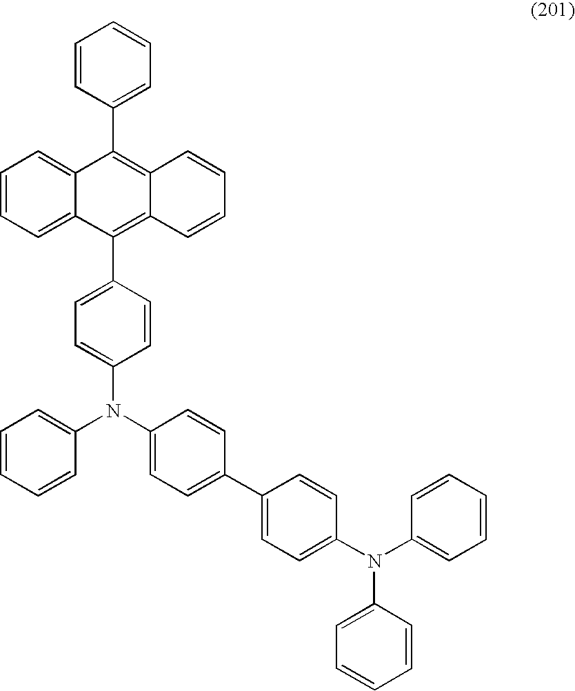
C1=CC(C2=C3C(=C(C4=CC=C(N(C5=CC=C(C6=CC=C(N(C7=CC=CC=C7)C7=CC=CC=C7)C=C6)C=C5)C5=CC=CC=C5)C=C4)C4=CC=CC=C24)C=CC=C3)=CC=C1
